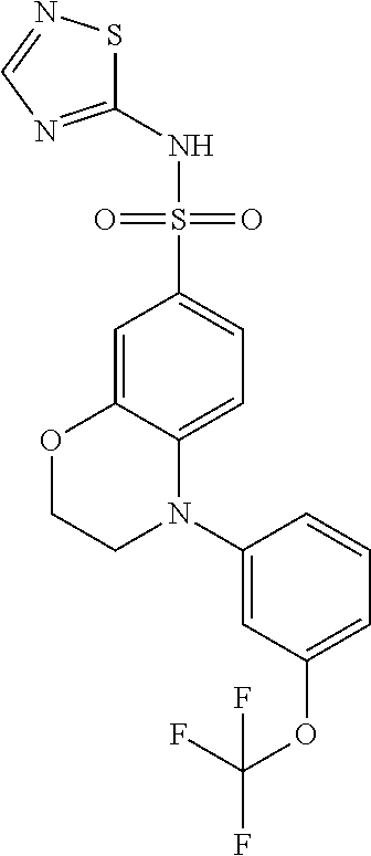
C1=C2C(=CC=C1S(NC1=NC=NS1)(=O)=O)N(C1=CC(OC(F)(F)F)=CC=C1)CCO2
